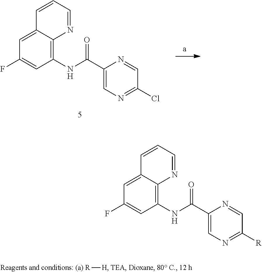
[R][H].C1(NC(C2=CN=C(Cl)C=N2)=O)=C2C(=CC(F)=C1)C=CC=N2.C1(NC(C2=CN=C([R])C=N2)=O)=C2C(=CC(F)=C1)C=CC=N2
